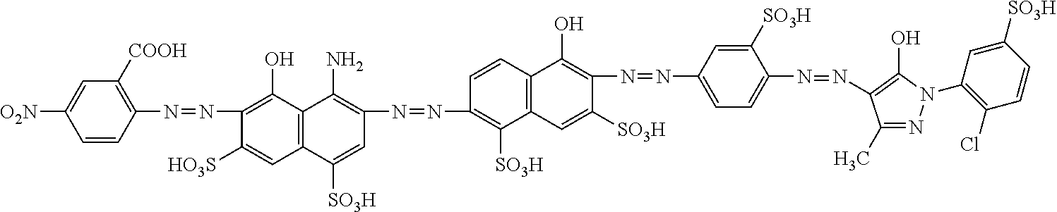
C1=CC(N=NC2=C(O)C3=C(C=C2[HO3S])C([SO3H])=CC(N=NC2=C([SO3H])C4=C(C=C2)C(O)=C(N=NC2=CC=C(N=NC5=C(O)N(C6=C(Cl)C=CC([SO3H])=C6)N=C5C)C([SO3H])=C2)C([SO3H])=C4)=C3N)=C([COOH])C=C1[O2N]
